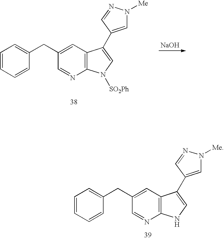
C1(CC2=CC=CC=C2)=CC2=C(N=C1)NC=C2C1=CN([Me])N=C1.C1(CC2=CC=CC=C2)=CC2=C(N=C1)N([SO2Ph])C=C2C1=CN([Me])N=C1.[NaOH]
